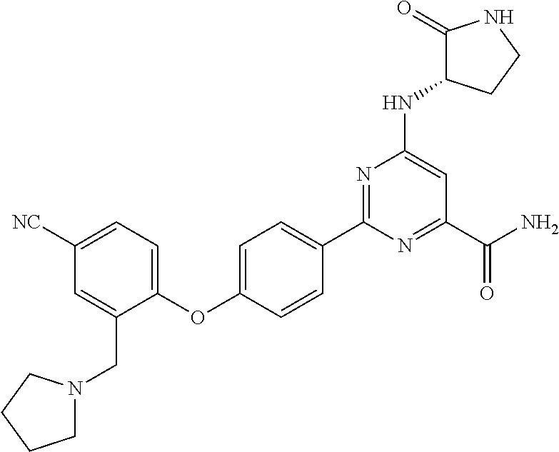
C1=C(OC2=CC=C([NC])C=C2CN2CCCC2)C=CC(C2=NC(NC3CCNC3=O)=CC(C(N)=O)=N2)=C1
